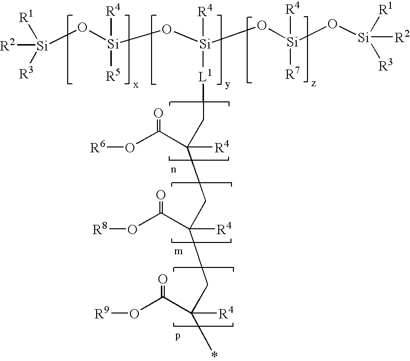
[Si](O[Si](O[Si](O[Si](O[Si]([R2])([R1])[R3])([R4])[R7])([R4])[L1]CC(CC(CC(*)([R4])C(O[R9])=O)([R4])C(O[R8])=O)([R4])C(O[R6])=O)([R4])[R5])([R2])([R3])[R1]
